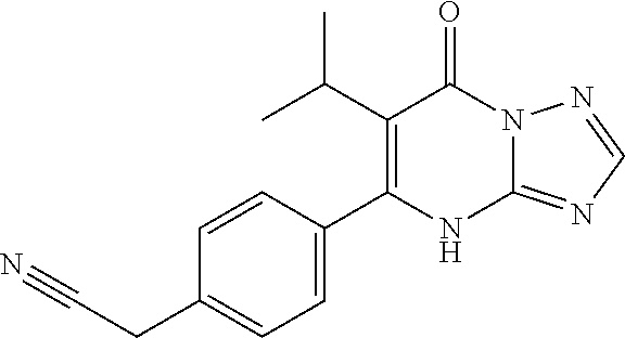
C12=NC=NN1C(=O)C(C(C)C)=C(C1=CC=C(CC#N)C=C1)N2
